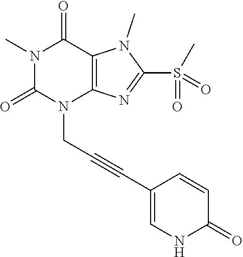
N1(C)C(=O)N(CC#CC2=CNC(=O)C=C2)C2=C(C1=O)N(C)C(S(C)(=O)=O)=N2
